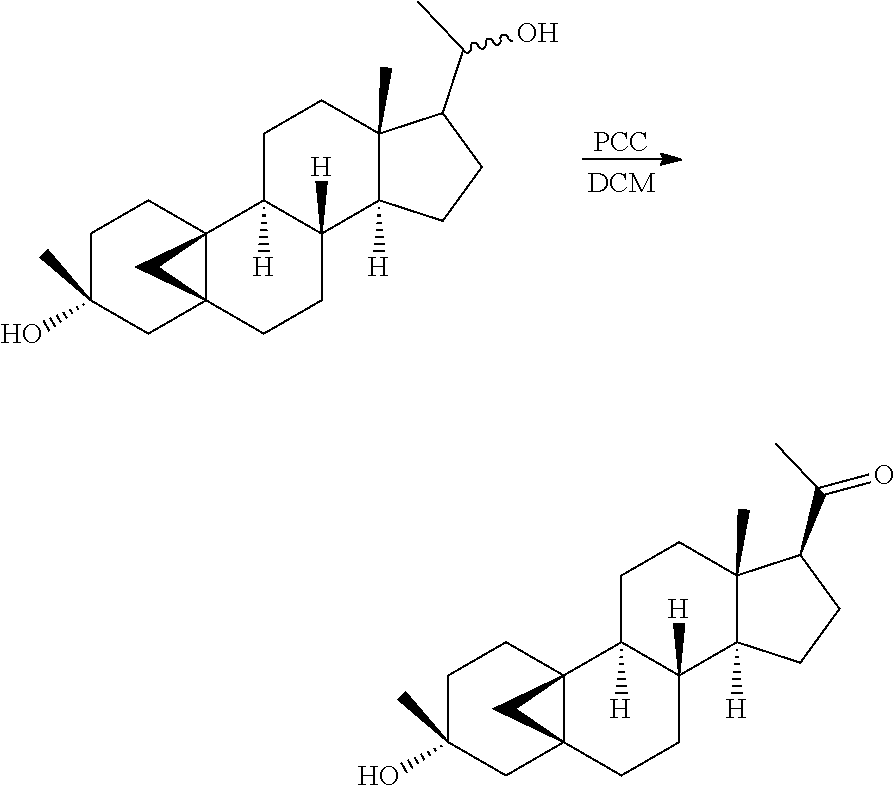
C1C(C)(O)CC23C(C1)(C1([H])C([H])(CC2)C2([H])C(C)(CC1)C(C(=O)C)CC2)C3.C1C(C)(O)CC23C(C1)(C1([H])C([H])(CC2)C2([H])C(C)(CC1)C(C(O)C)CC2)C3.[PCC]
